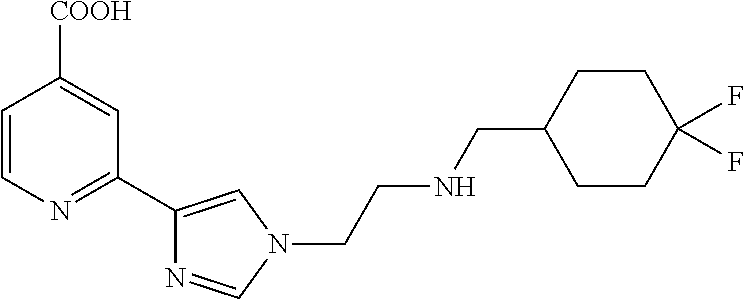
C1=CN=C(C2=CN(CCNCC3CCC(F)(F)CC3)C=N2)C=C1[COOH]
